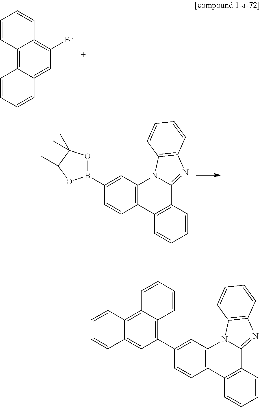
C12=C3C(=CC(Br)=C1C=CC=C2)C=CC=C3.C12=C(C=C(B3OC(C)(C)C(C)(C)O3)C=C1)N1C(=NC3=C1C=CC=C3)C1=C2C=CC=C1.C12=C(C=C(C3=C4C(=C5C(=C3)C=CC=C5)C=CC=C4)C=C1)N1C(=NC3=C1C=CC=C3)C1=C2C=CC=C1
